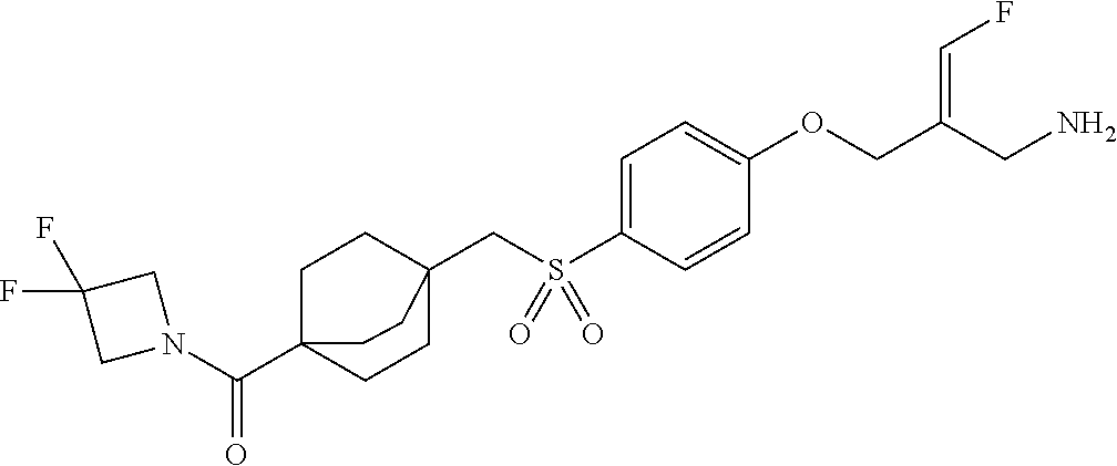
C1=C(S(CC23CCC(C(N4CC(F)(F)C4)=O)(CC2)CC3)(=O)=O)C=CC(OCC(CN)=CF)=C1
